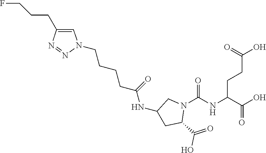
N(C(=O)N1CC(NC(CCCCN2C=C(CCCF)N=N2)=O)CC1C(=O)O)C(C(O)=O)CCC(O)=O
